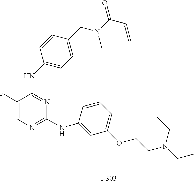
C1(F)=CN=C(NC2=CC(OCCN(CC)CC)=CC=C2)N=C1NC1=CC=C(CN(C(C=C)=O)C)C=C1
